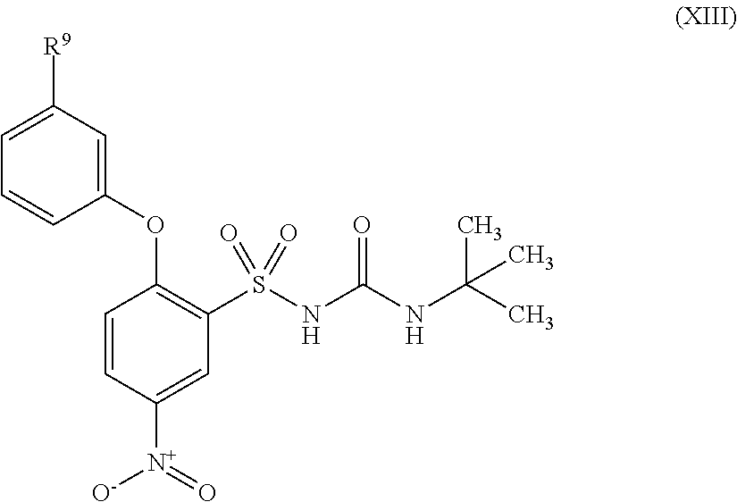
[R9]C1=CC=CC(OC2=C(S(NC(NC(C)(C)C)=O)(=O)=O)C=C([N+]([O-])=O)C=C2)=C1
